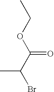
BrC(C(OCC)=O)C
